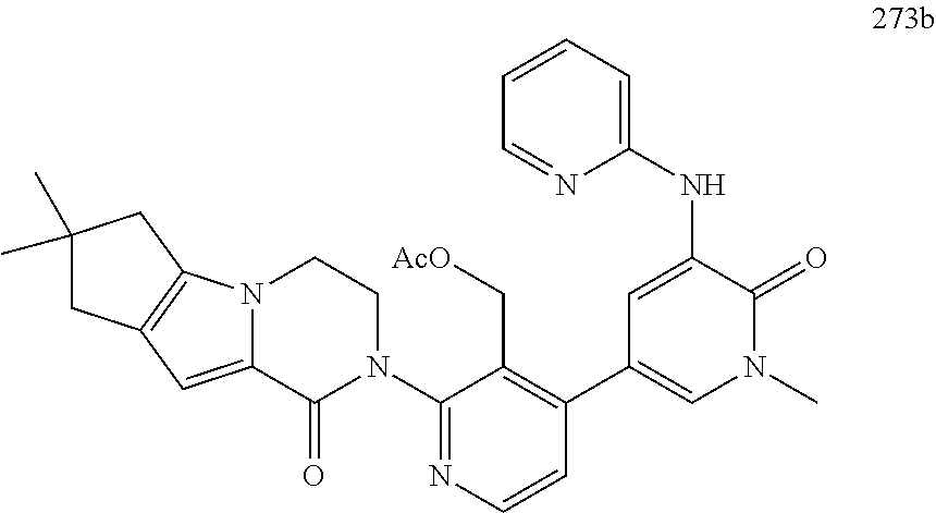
N12C(=CC3=C1CC(C)(C)C3)C(=O)N(C1=NC=CC(C3=CN(C)C(=O)C(NC4=CC=CC=N4)=C3)=C1C[AcO])CC2
